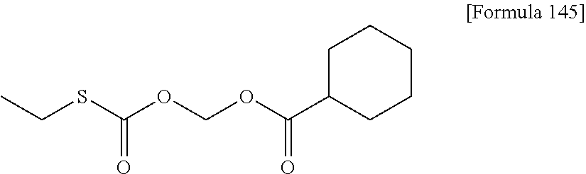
CCSC(OCOC(C1CCCCC1)=O)=O
